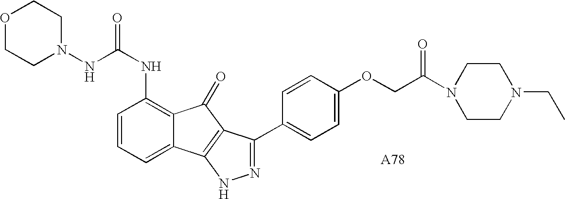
C(NC1=C2C(=CC=C1)C1=C(C2=O)C(C2=CC=C(OCC(N3CCN(CC)CC3)=O)C=C2)=NN1)(=O)NN1CCOCC1
